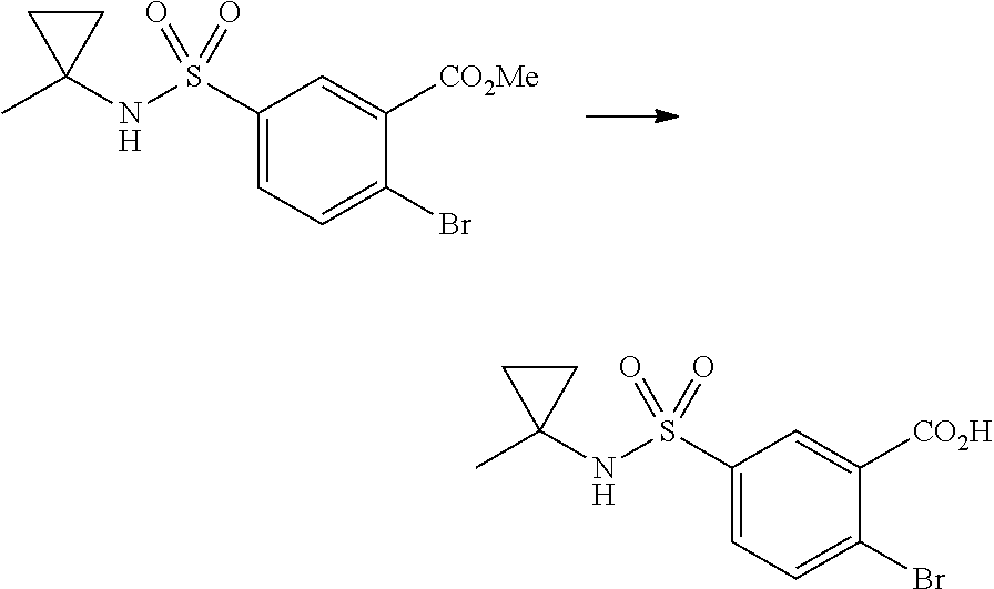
C1(S(NC2(C)CC2)(=O)=O)=CC=C(Br)C([CO2Me])=C1.C1(S(NC2(C)CC2)(=O)=O)=CC=C(Br)C([CO2H])=C1
